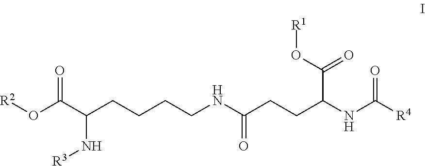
[R2]OC(C(CCCCNC(CCC(NC([R4])=O)C(O[R1])=O)=O)N[R3])=O
